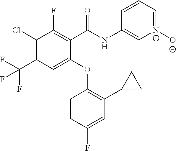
C1(C(NC2=C[N+]([O-])=CC=C2)=O)=C(F)C(Cl)=C(C(F)(F)F)C=C1OC1=C(C2CC2)C=C(F)C=C1
